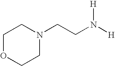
C1OCCN(CCN([H])[H])C1
